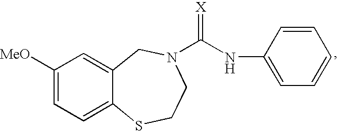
C1([MeO])=CC=C2C(=C1)CN(C(NC1=CC=CC=C1)=[X])CCS2
